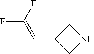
FC(F)=CC1CNC1
